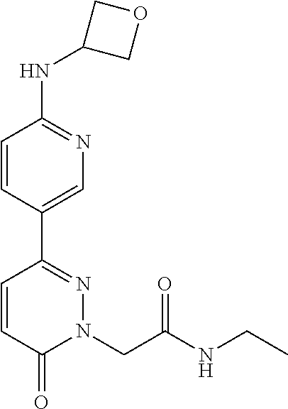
C1=CC(C2=NN(CC(NCC)=O)C(=O)C=C2)=CN=C1NC1COC1
